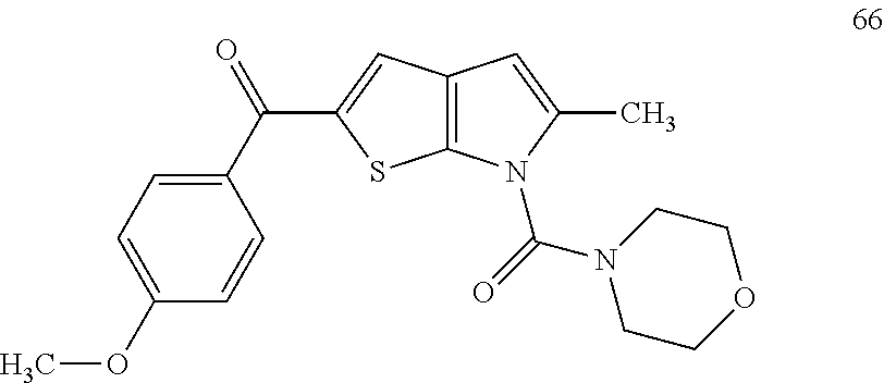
C1=C(OC)C=CC(C(=O)C2=CC3=C(S2)N(C(=O)N2CCOCC2)C(C)=C3)=C1
